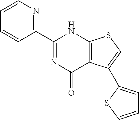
C1(C2=NC=CC=C2)=NC(=O)C2=C(N1)SC=C2C1=CC=CS1
